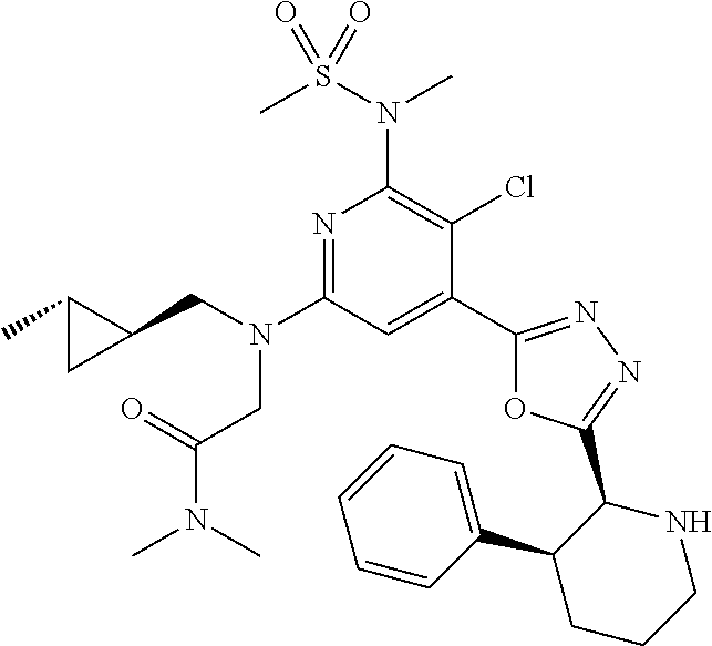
C1(C2=CC(N(CC3C(C)C3)CC(N(C)C)=O)=NC(N(S(C)(=O)=O)C)=C2Cl)=NN=C(C2NCCCC2C2=CC=CC=C2)O1
